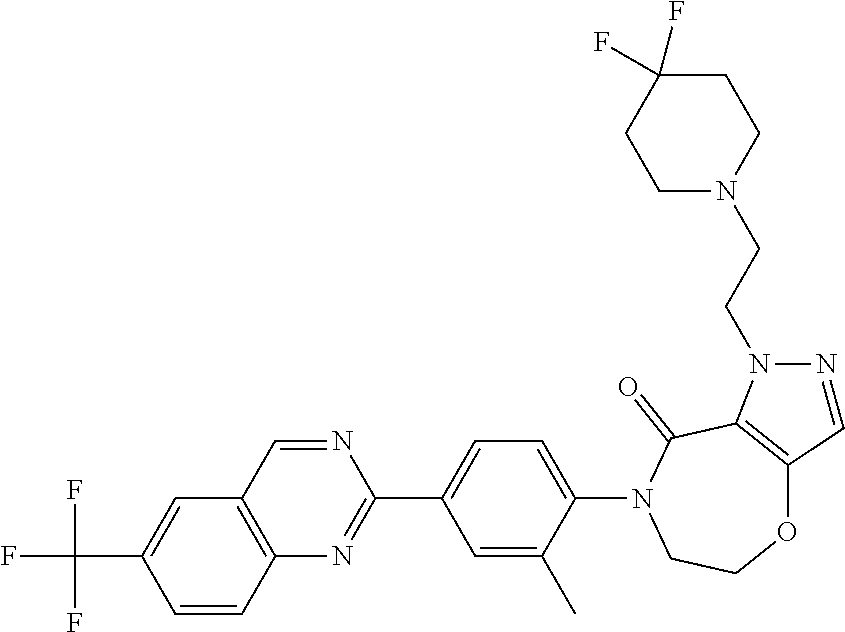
C12=C(C=C(C(F)(F)F)C=C1)C=NC(C1=CC=C(N3CCOC4=C(C3=O)N(CCN3CCC(F)(F)CC3)N=C4)C(C)=C1)=N2
